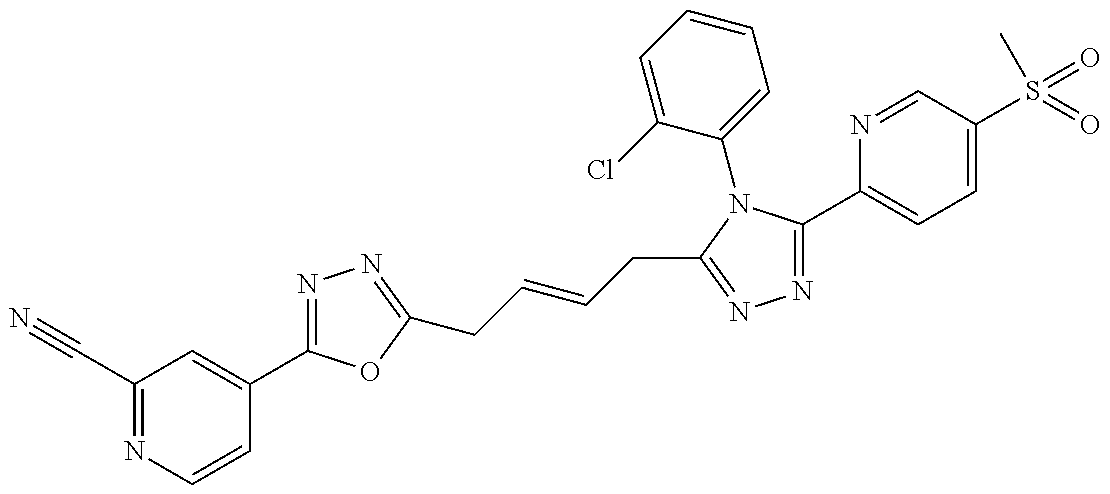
C1(C#N)=NC=CC(C2=NN=C(CC=CCC3=NN=C(C4=CC=C(S(=O)(C)=O)C=N4)N3C3=CC=CC=C3Cl)O2)=C1
